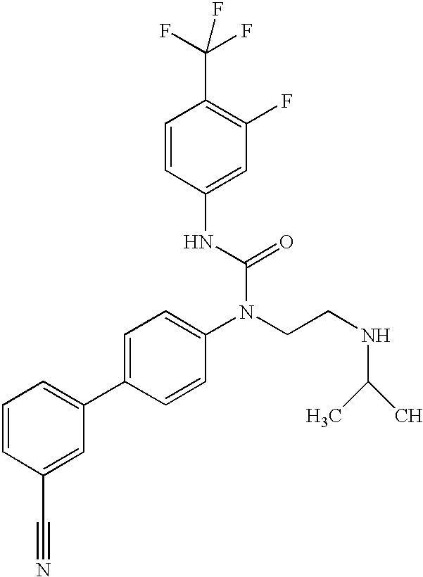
C1=CC(C#N)=CC(C2=CC=C(N(CCNC(C)C)C(=O)NC3=CC(F)=C(C(F)(F)F)C=C3)C=C2)=C1
